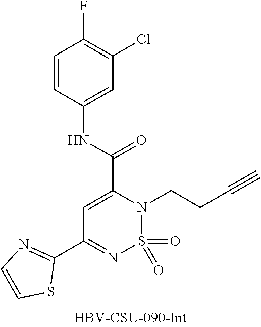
C1=CC(NC(=O)C2=CC(C3=NC=CS3)=NS(=O)(=O)N2CCC#C)=CC(Cl)=C1F
